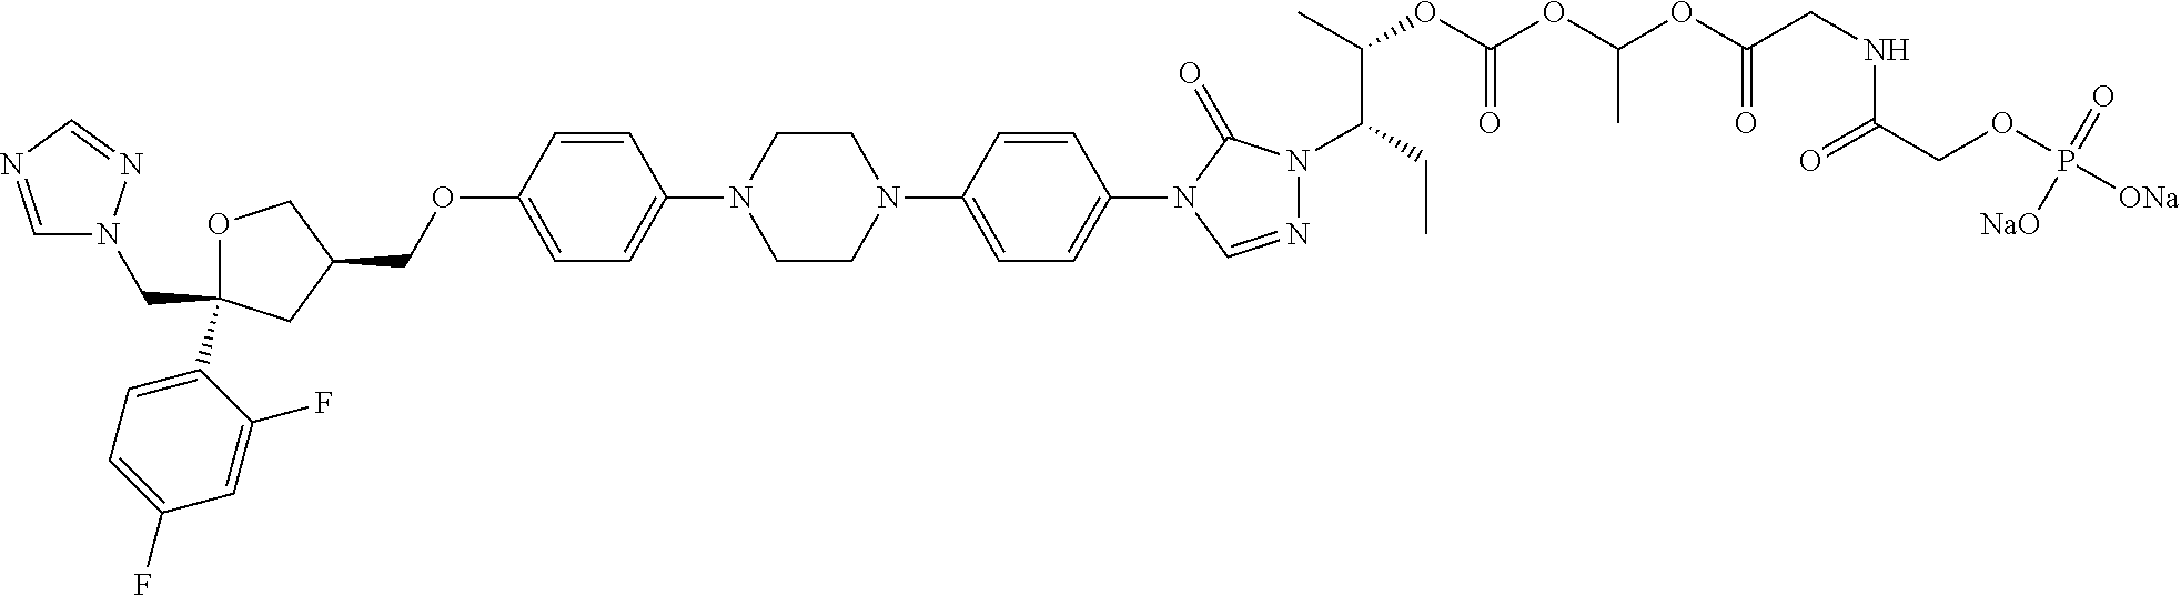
C(C1(C2=CC=C(F)C=C2F)OCC(COC2=CC=C(N3CCN(C4=CC=C(N5C=NN(C(CC)C(OC(OC(OC(CNC(COP([ONa])(=O)[NaO])=O)=O)C)=O)C)C5=O)C=C4)CC3)C=C2)C1)N1C=NC=N1
